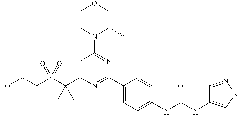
C1(C2(S(CCO)(=O)=O)CC2)=CC(N2C(C)COCC2)=NC(C2=CC=C(NC(=O)NC3=CN(C)N=C3)C=C2)=N1
